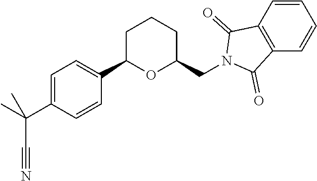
C1CCC(CN2C(=O)C3=C(C=CC=C3)C2=O)OC1C1=CC=C(C(C)(C#N)C)C=C1
